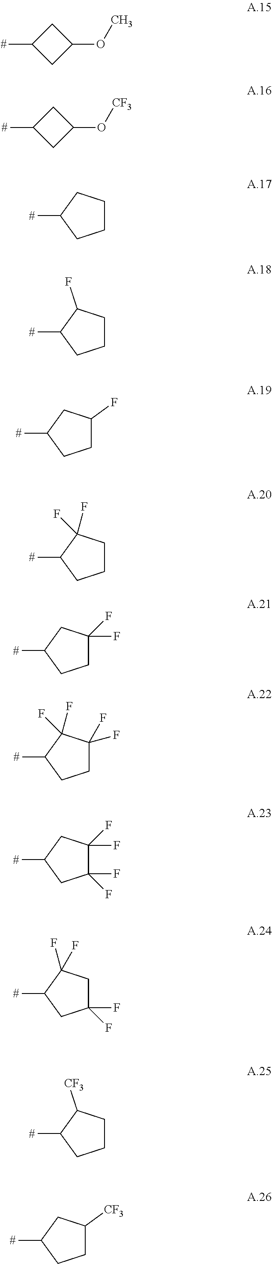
[#]C1CC(OC)C1.[#]C1CC(O[CF3])C1.C1CCC([#])C1.C1CC(F)C([#])C1.C1C(F)CC([#])C1.C1CC(F)(F)C([#])C1.C1C(F)(F)CC([#])C1.C1C(F)(F)C(F)(F)C([#])C1.C1(F)(F)C(F)(F)CC([#])C1.C1(F)(F)CC(F)(F)C([#])C1.C1CC([CF3])C([#])C1.C1C([CF3])CC([#])C1
